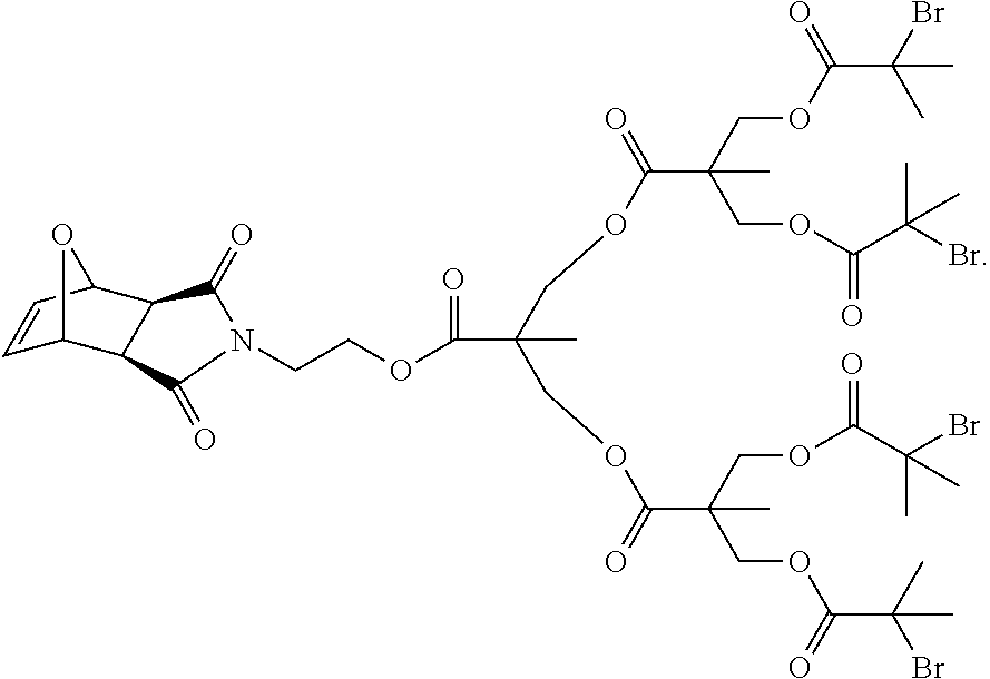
C1=CC2C3C(C1O2)C(=O)N(CCOC(=O)C(COC(C(COC(C(Br)(C)C)=O)(COC(C(Br)(C)C)=O)C)=O)(COC(C(COC(C(Br)(C)C)=O)(COC(C(Br)(C)C)=O)C)=O)C)C3=O
